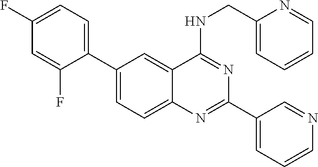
C1=C(C2=CC=C(F)C=C2F)C=C2C(=C1)N=C(C1=CC=CN=C1)N=C2NCC1=CC=CC=N1
